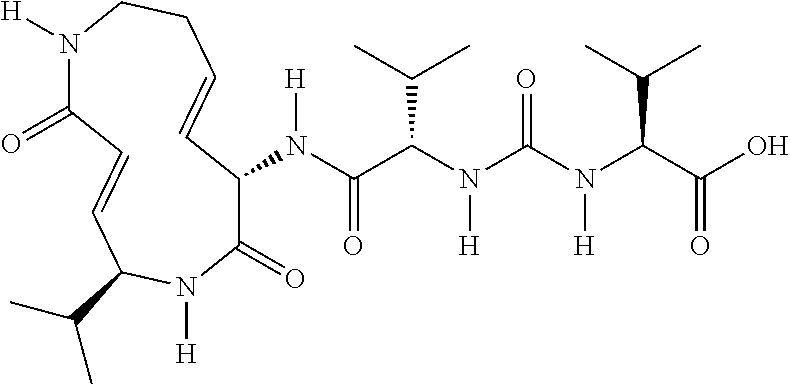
N1([H])C(=O)C=CC(C(C)C)N([H])C(=O)C(N(C(C(N(C(N(C(C(O)=O)C(C)C)[H])=O)[H])C(C)C)=O)[H])C=CCC1
